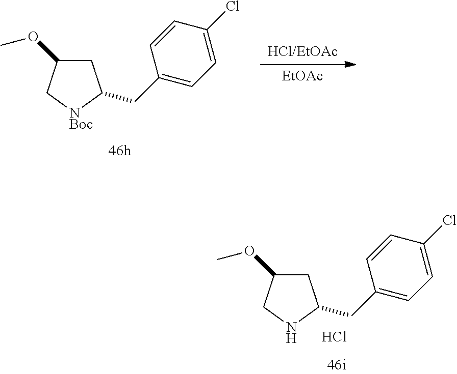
[EtOAc].C1C(OC)C[NBoc]C1CC1=CC=C(Cl)C=C1.C1C(OC)CNC1CC1=CC=C(Cl)C=C1.Cl
